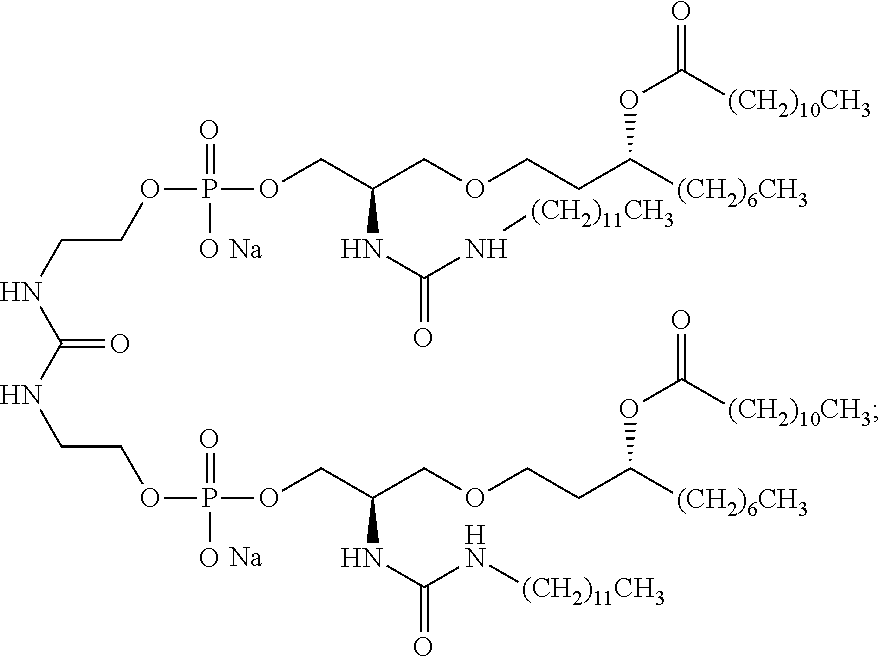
O(P(OCC(COCCC([(CH2)6CH3])OC([(CH2)10CH3])=O)NC(N[(CH2)11CH3])=O)(=O)O)CCNC(NCCOP(OCC(COCCC([(CH2)6CH3])OC([(CH2)10CH3])=O)NC(N[(CH2)11CH3])=O)(=O)O)=O.[Na].[Na]
